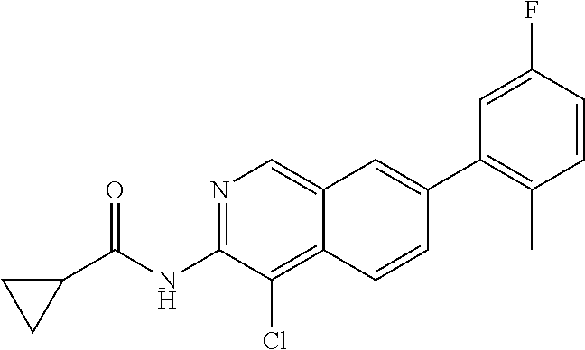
N1=C(NC(=O)C2CC2)C(Cl)=C2C(=C1)C=C(C1=C(C)C=CC(F)=C1)C=C2
